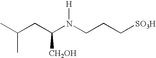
C(CC(N(CCC[SO3H])[H])[CH2OH])(C)C
